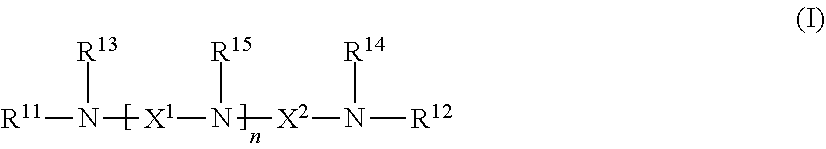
[R11]N([X1]N([X2]N([R12])[R14])[R15])[R13]
